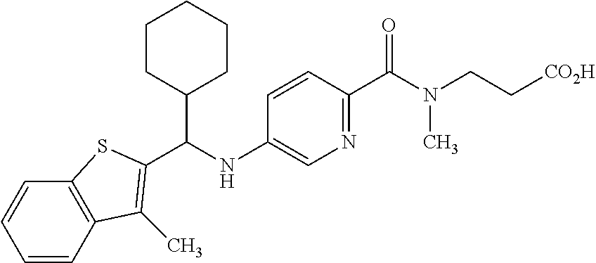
C12=C(C=CC=C1)SC(C(NC1=CN=C(C(N(CC[CO2H])C)=O)C=C1)C1CCCCC1)=C2C
